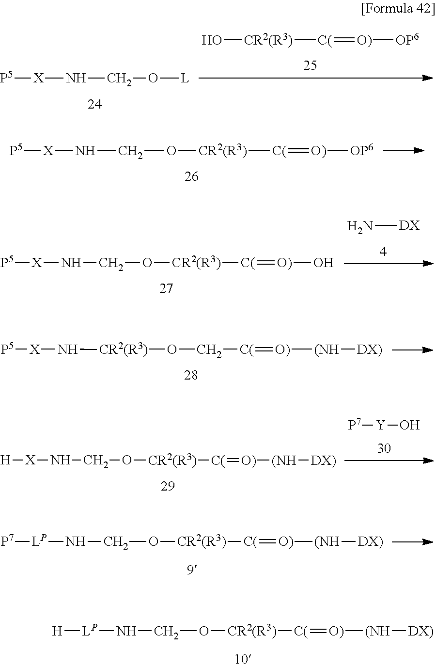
O[CR2(R3)][C(]=[O)][OP6].[P5][X]NCO[L].O([CR2(R3)][C(]=[O)][OP6])CN[X][P5].O([CR2(R3)][C(]=[O)]O)CN[X][P5].N[DX].[CR2(R3)](OC[C(]=[O)][(NH][DX)])N[X][P5].[P7][Y]O.O([CR2(R3)][C(]=[O)][(NH][DX)])CN[X][H].O([CR2(R3)][C(]=[O)][(NH][DX)])CN[LP][P7].O([CR2(R3)][C(]=[O)][(NH][DX)])CN[LP][H]
